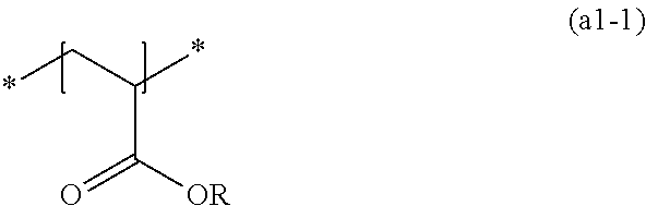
*CC(*)C(=O)[OR]
